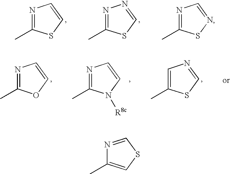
N1=C(C)SC=C1.N1=C(C)SC=N1.N1=C(C)SN=C1.N1=C(C)OC=C1.N1=C(C)N([R8c])C=C1.C1=C(C)SC=N1.N1=CSC=C1C
